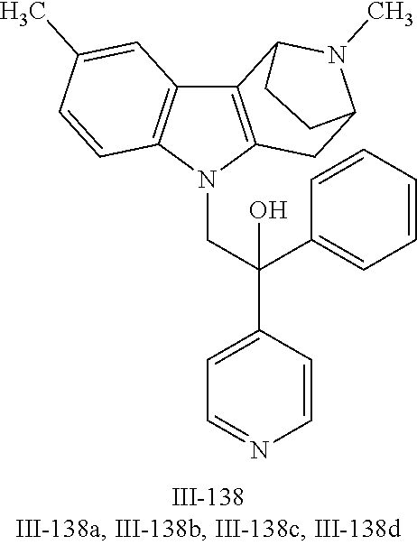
N1(CC(C2=CC=NC=C2)(C2=CC=CC=C2)O)C2=C(C3=C1C=CC(C)=C3)C1N(C)C(C2)CC1
